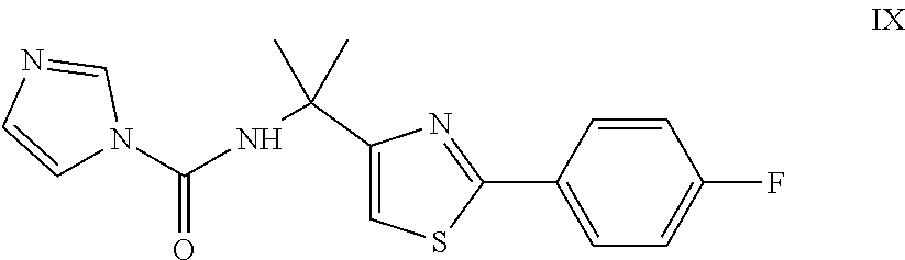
C1=CC(C2=NC(C(NC(N3C=CN=C3)=O)(C)C)=CS2)=CC=C1F
